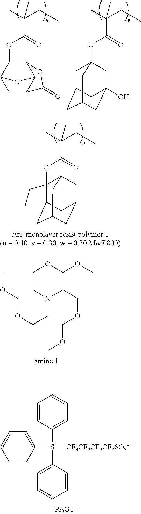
C1C2C3C(C(OC(C(C)(CC)C)=O)C1O3)OC2=O.O(C(C(C)(CC)C)=O)C12CC3CC(CC(O)(C1)C3)C2.O(C(C(C)(CC)C)=O)C1(CC)C2CC3CC(CC1C3)C2.COCOCCN(CCOCOC)CCOCOC.C1([S+](C2=CC=CC=C2)C2=CC=CC=C2)=CC=CC=C1.[CF3CF2CF2CF2SO3-]
